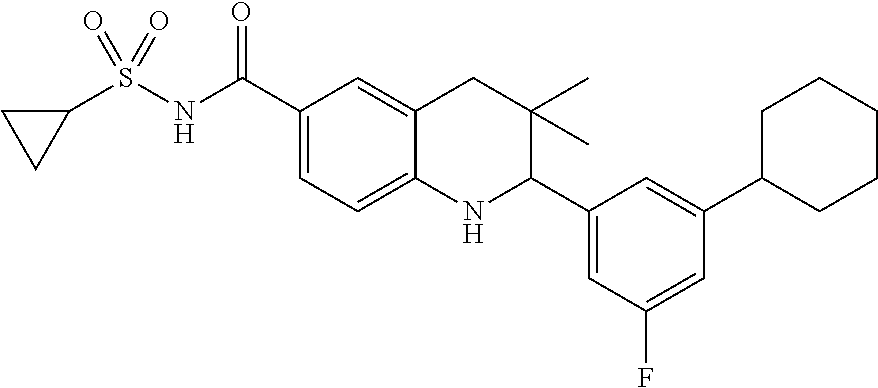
C1(C(NS(C2CC2)(=O)=O)=O)=CC=C2C(=C1)CC(C)(C)C(C1=CC(F)=CC(C3CCCCC3)=C1)N2
